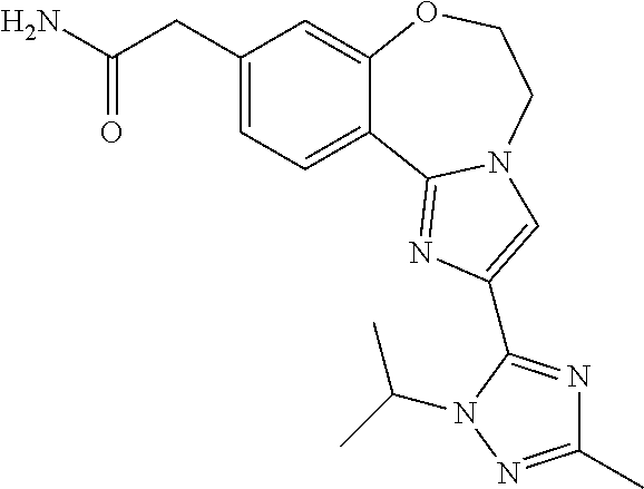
C1(CC(N)=O)=CC=C2C(=C1)OCCN1C2=NC(C2=NC(C)=NN2C(C)C)=C1
